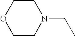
C1CN(CC)CCO1
